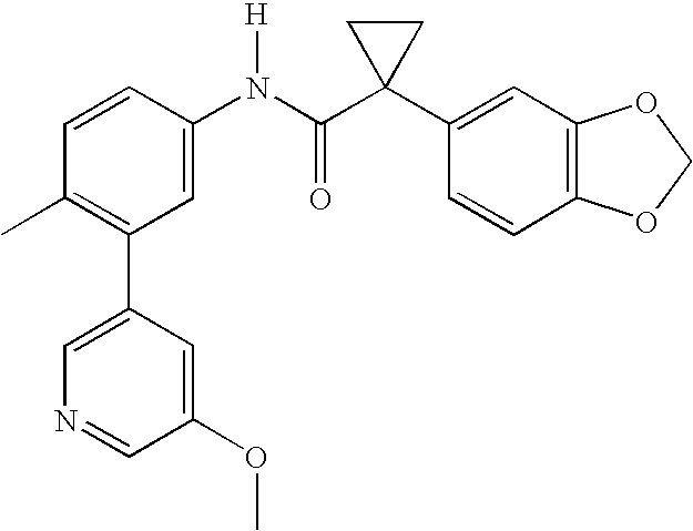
C1(C2=C(C)C=CC(N(C(C3(C4=CC5=C(C=C4)OCO5)CC3)=O)[H])=C2)=CN=CC(OC)=C1
